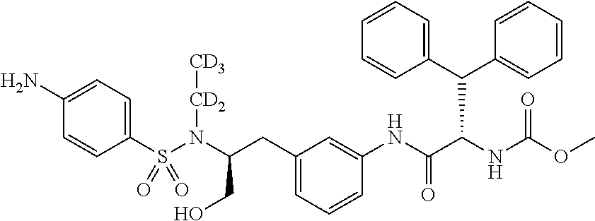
C1(S(N(C(CO)CC2=CC=CC(NC(C(NC(OC)=O)C(C3=CC=CC=C3)C3=CC=CC=C3)=O)=C2)[CD2][CD3])(=O)=O)=CC=C(N)C=C1
